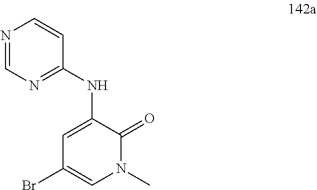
N1=CN=C(NC2=CC(Br)=CN(C)C2=O)C=C1
